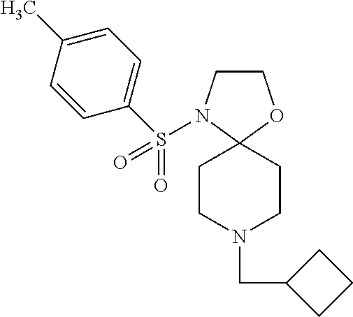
C1COC2(N1S(=O)(=O)C1=CC=C(C)C=C1)CCN(CC1CCC1)CC2
